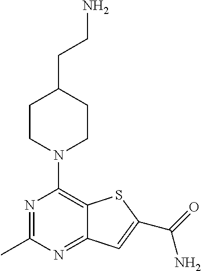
N1=C(C)N=C2C(=C1N1CCC(CCN)CC1)SC(C(=O)N)=C2
